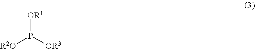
[R2O]P([OR3])[OR1]
